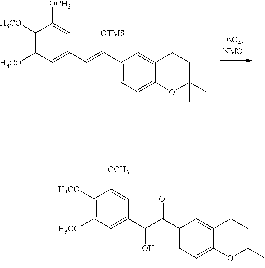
C1([H3CO])=C([H3CO])C=C(C=C(C2=CC=C3C(=C2)CCC(C)(C)O3)[OTMS])C=C1[OCH3].C1([H3CO])=C([H3CO])C=C(C(C(C2=CC=C3C(=C2)CCC(C)(C)O3)=O)O)C=C1[OCH3]
